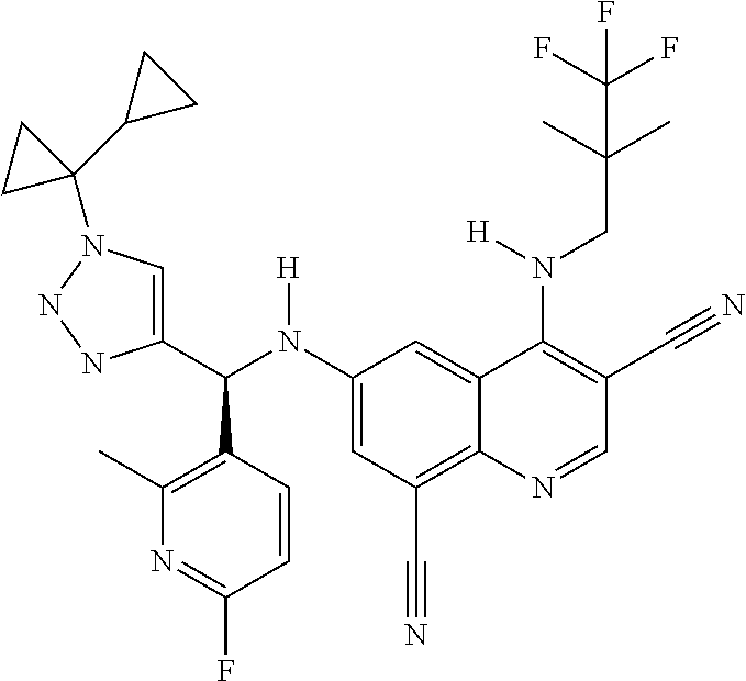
C1(N(C(C2=CN(C3(C4CC4)CC3)NN2)C2=C(C)N=C(F)C=C2)[H])=CC(C#N)=C2C(=C1)C(N(CC(C)(C)C(F)(F)F)[H])=C(C#N)C=N2
